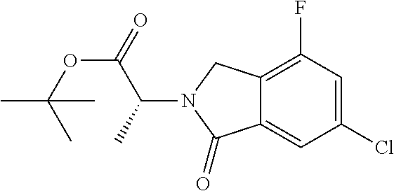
CC(OC(=O)C(C)N1C(=O)C2=CC(Cl)=CC(F)=C2C1)(C)C
